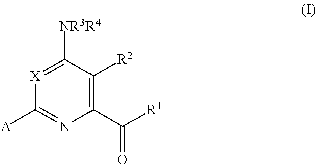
C1(C([R1])=O)=C([R2])C([NR3R4])=[X]C([A])=N1
